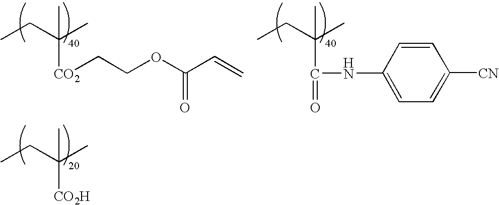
CCC(C)(C)[CO2]CCOC(C=C)=O.CCC(C)(C)C(=O)NC1=CC=C([CN])C=C1.CCC(C)(C)[CO2H]
